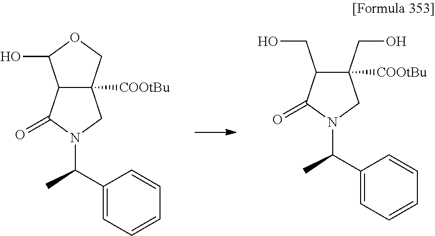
C12C([COOtBu])(COC1O)CN(C(C1=CC=CC=C1)C)C2=O.C1(CO)C(CO)([COOtBu])CN(C(C2=CC=CC=C2)C)C1=O
